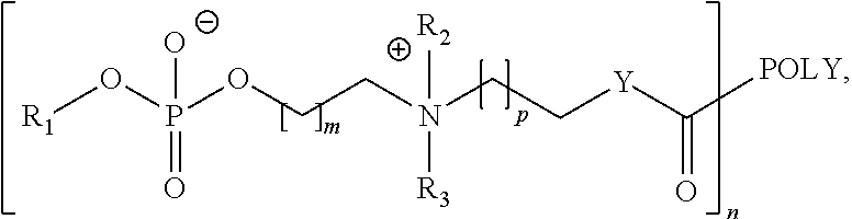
[R1]OP(OCCN(CC[Y]C([POLY])=O)([R3])[R2])(=O)[O-]
